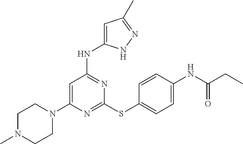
C1N(C)CCN(C2=CC(NC3=CC(C)=NN3)=NC(SC3=CC=C(NC(CC)=O)C=C3)=N2)C1
